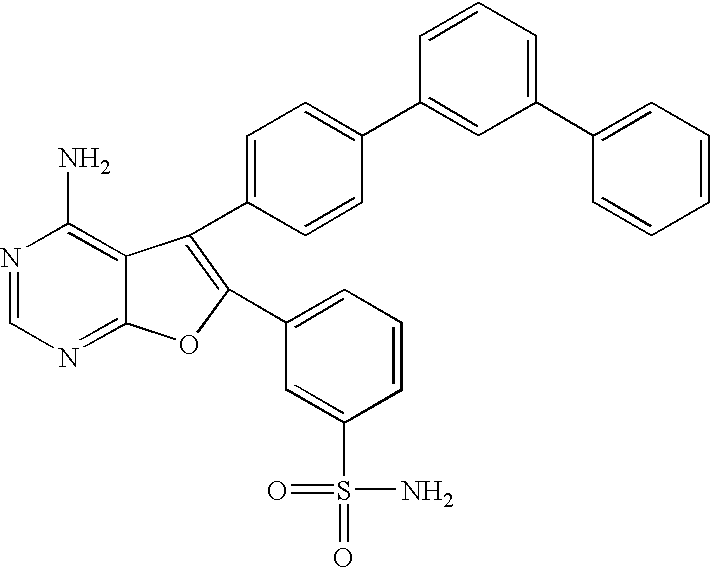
N1=CN=C2C(=C1N)C(C1=CC=C(C3=CC(C4=CC=CC=C4)=CC=C3)C=C1)=C(C1=CC=CC(S(=O)(N)=O)=C1)O2
